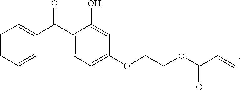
C1=CC=CC(C(C2=CC=C(OCCOC(C=C)=O)C=C2O)=O)=C1
